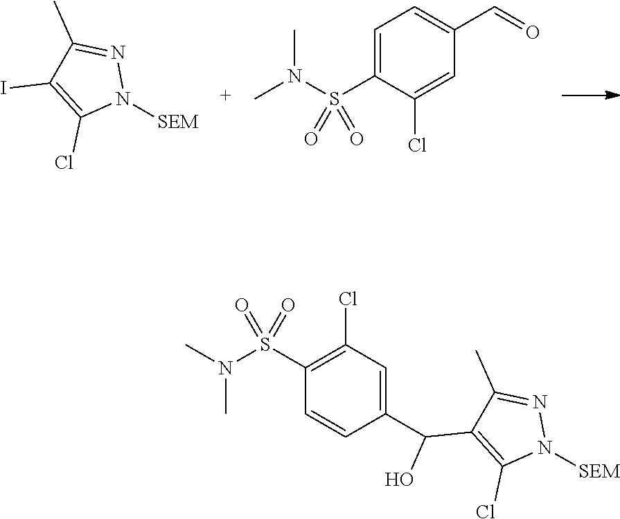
C1(S(N(C)C)(=O)=O)=CC=C(C=O)C=C1Cl.[SEM]N1N=C(C)C(I)=C1Cl.[SEM]N1N=C(C)C(C(O)C2=CC(Cl)=C(S(N(C)C)(=O)=O)C=C2)=C1Cl
